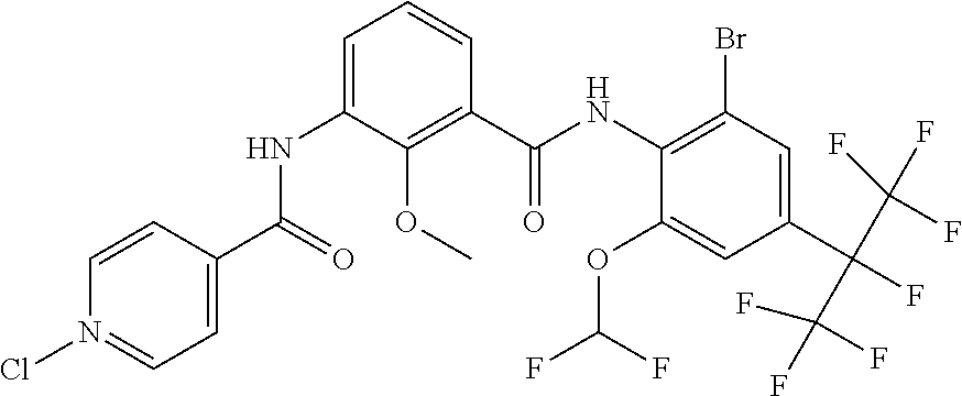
C1=CC(C(=O)NC2=CC=CC(C(NC3=C(Br)C=C(C(F)(C(F)(F)F)C(F)(F)F)C=C3OC(F)F)=O)=C2OC)=CC=N1Cl
